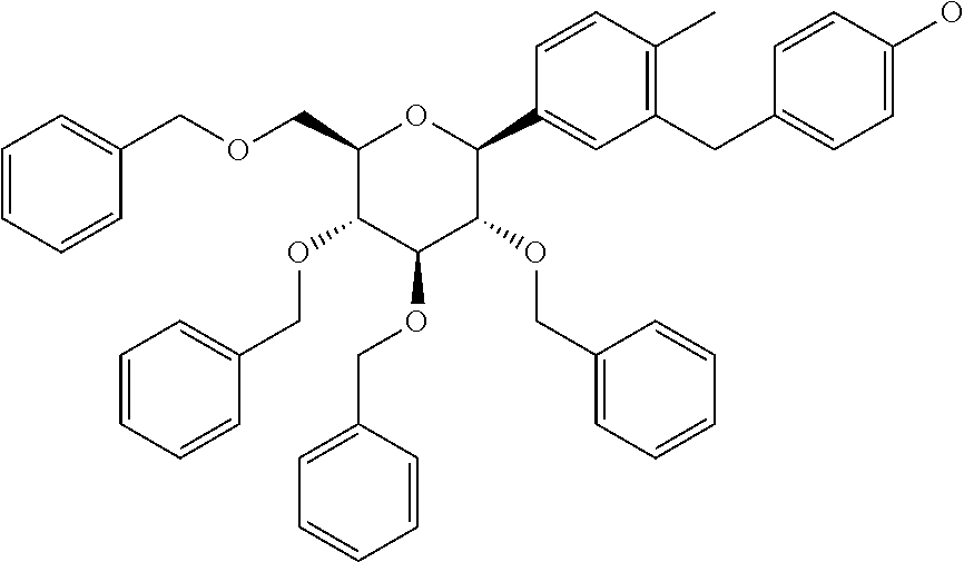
C(OCC1C(OCC2=CC=CC=C2)C(OCC2=CC=CC=C2)C(OCC2=CC=CC=C2)C(C2=CC(CC3=CC=C(O)C=C3)=C(C)C=C2)O1)C1=CC=CC=C1
